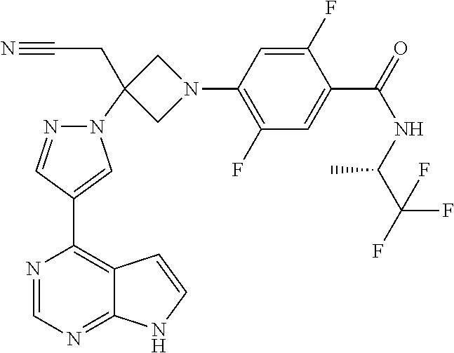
C12=NC=NC(C3=CN(C4(CC#N)CN(C5=C(F)C=C(C(NC(C(F)(F)F)C)=O)C(F)=C5)C4)N=C3)=C1C=CN2
